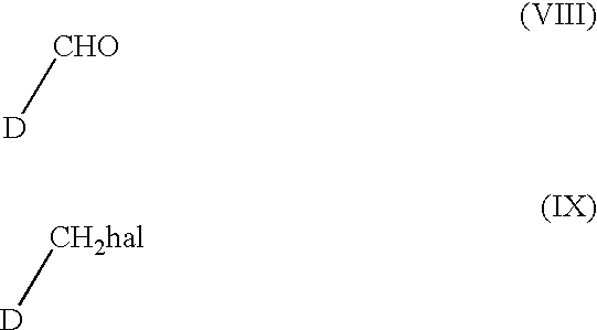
[D][CHO].[D][CH2hal]
